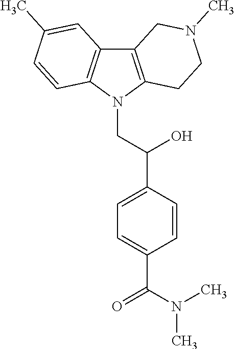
C12=C(N(CC(C3=CC=C(C(N(C)C)=O)C=C3)O)C3=C1C=C(C)C=C3)CCN(C)C2
